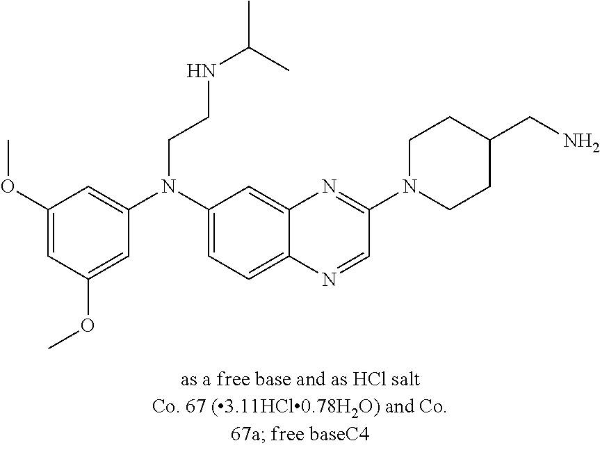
C1(OC)=CC(OC)=CC(N(C2=CC=C3C(=C2)N=C(N2CCC(CN)CC2)C=N3)CCNC(C)C)=C1
